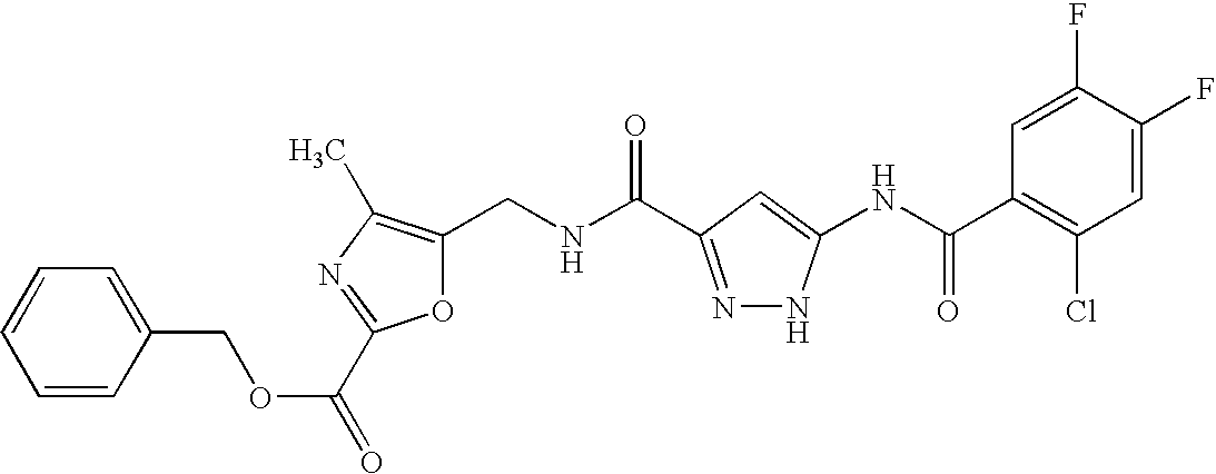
C1(CNC(=O)C2=NNC(NC(C3=C(Cl)C=C(F)C(F)=C3)=O)=C2)=C(C)N=C(C(OCC2=CC=CC=C2)=O)O1
